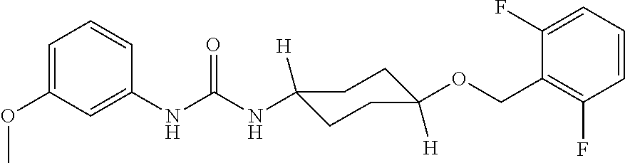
C1(NC(NC2([H])CCC([H])(OCC3=C(F)C=CC=C3F)CC2)=O)=CC(OC)=CC=C1
